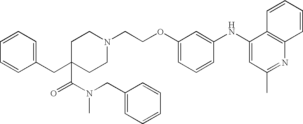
C1(NC2=CC(C)=NC3=C2C=CC=C3)=CC(OCCN2CCC(CC3=CC=CC=C3)(C(N(CC3=CC=CC=C3)C)=O)CC2)=CC=C1
